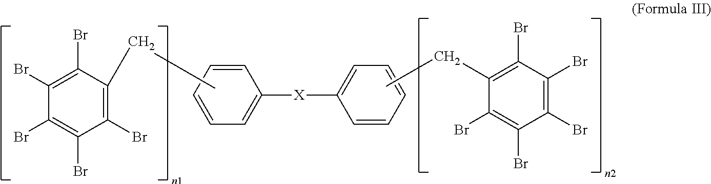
C(C1=C(Br)C(Br)=C(Br)C(Br)=C1Br)C.C1=CC=CC=C1[X]C1=CC=CC=C1.CCC1=C(Br)C(Br)=C(Br)C(Br)=C1Br
